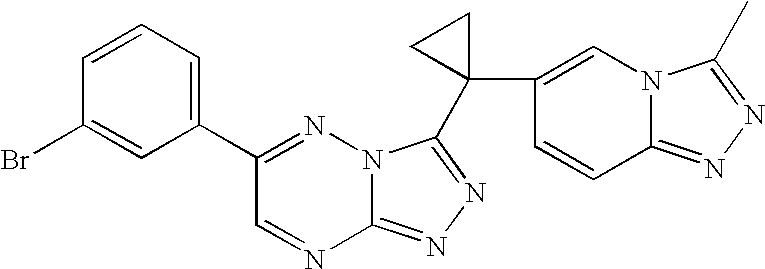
C12=NN=C(C3(C4=CN5C(=NN=C5C)C=C4)CC3)N1N=C(C1=CC=CC(Br)=C1)C=N2
